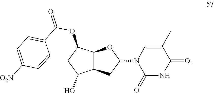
C1(N2C(=O)NC(=O)C(C)=C2)OC2C(C1)C(O)CC2OC(=O)C1=CC=C([O2N])C=C1
